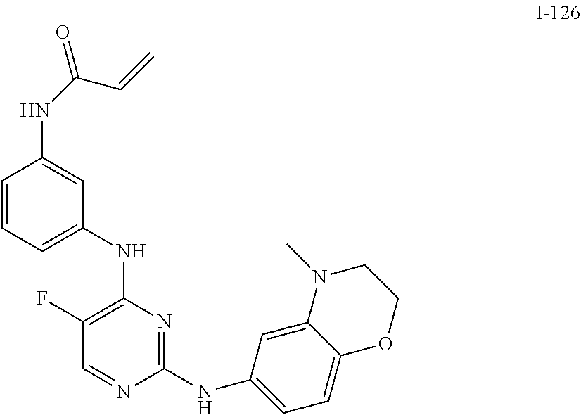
C1(NC2=CC=C3C(=C2)N(C)CCO3)=NC(NC2=CC=CC(NC(=O)C=C)=C2)=C(F)C=N1
